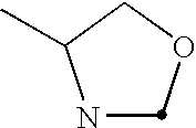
N1C(C)COC1
